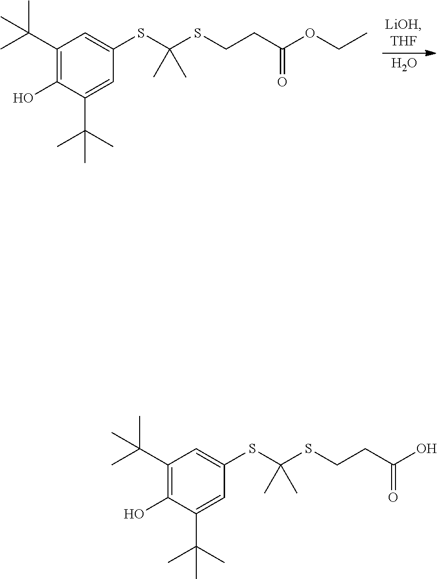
O.C1(C(C)(C)C)=C(O)C(C(C)(C)C)=CC(SC(SCCC(OCC)=O)(C)C)=C1.C1(C(C)(C)C)=C(O)C(C(C)(C)C)=CC(SC(SCCC(O)=O)(C)C)=C1
